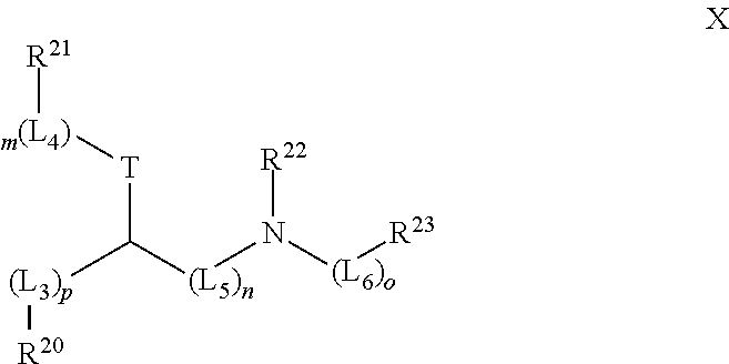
C([(L5)n]N([(L6)o][R23])[R22])([T][m(L4)][R21])[(L3)p][R20]
